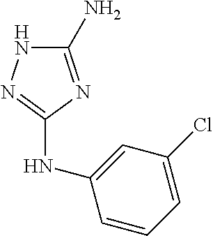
C1(N)=NC(NC2=CC(Cl)=CC=C2)=NN1
